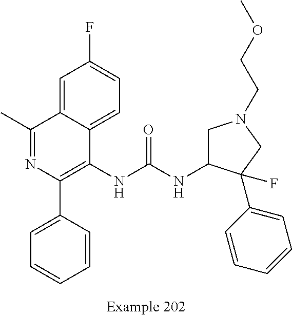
N(C(NC1CN(CCOC)CC1(C1=CC=CC=C1)F)=O)C1=C(C2=CC=CC=C2)N=C(C)C2=CC(F)=CC=C12
